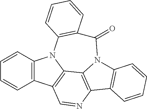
C12=C(C3=C4N1C(=O)C1=C(N5C4=C(C=N3)C3=C5C=CC=C3)C=CC=C1)C=CC=C2
